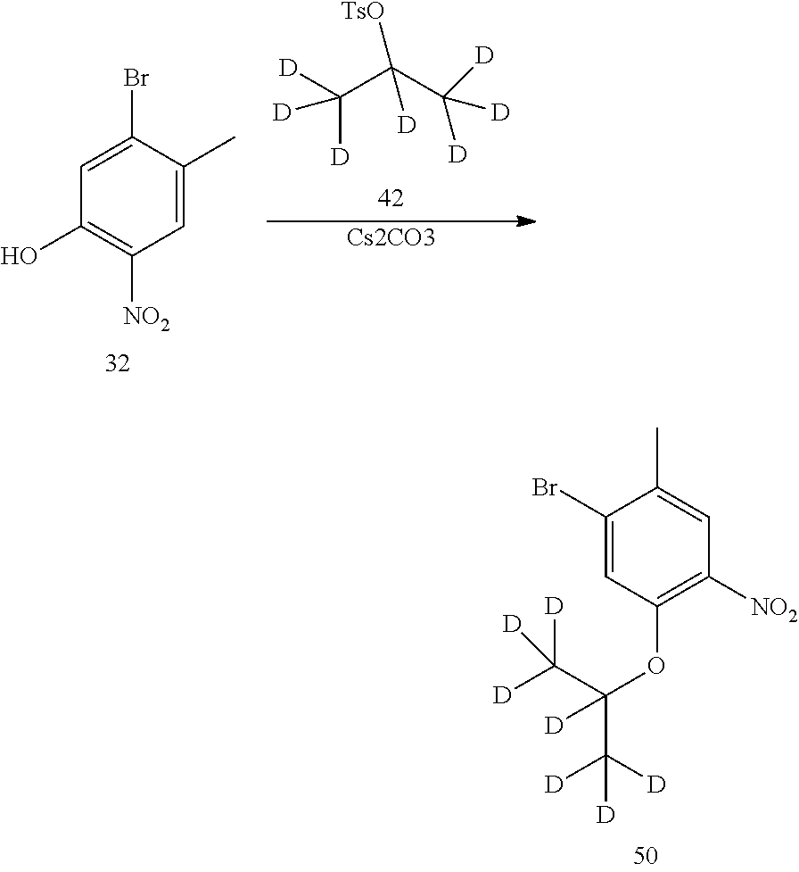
C1(Br)=CC(OC(C([D])([D])[D])(C([D])([D])[D])[D])=C([NO2])C=C1C.C1(Br)=CC(O)=C([NO2])C=C1C.[D]C(C(C([D])([D])[D])([TsO])[D])([D])[D].[Cs2CO3]
